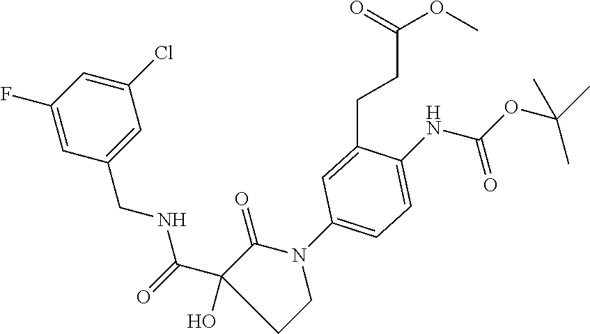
C1(F)=CC(CNC(=O)C2(O)C(=O)N(C3=CC=C(NC(OC(C)(C)C)=O)C(CCC(OC)=O)=C3)CC2)=CC(Cl)=C1
